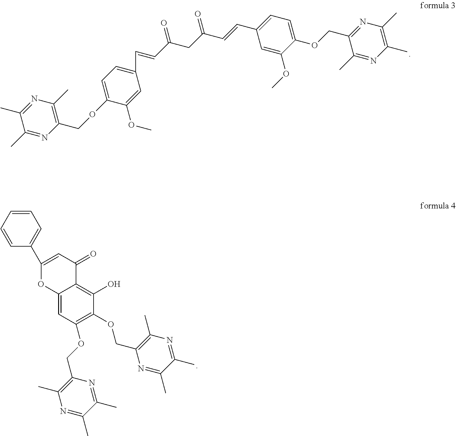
C1(C)=NC(COC2=CC=C(C=CC(CC(C=CC3=CC=C(OCC4=NC(C)=C(C)N=C4C)C(OC)=C3)=O)=O)C=C2OC)=C(C)N=C1C.C1=CC=CC(C2=CC(=O)C3=C(O)C(OCC4=C(C)N=C(C)C(C)=N4)=C(OCC4=C(C)N=C(C)C(C)=N4)C=C3O2)=C1
